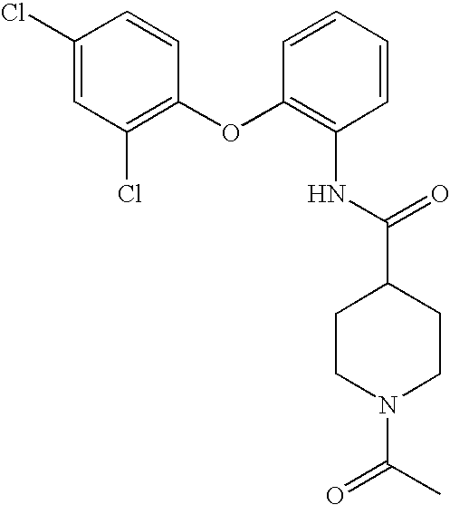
N(C1=C(OC2=C(Cl)C=C(Cl)C=C2)C=CC=C1)C(C1CCN(C(C)=O)CC1)=O
